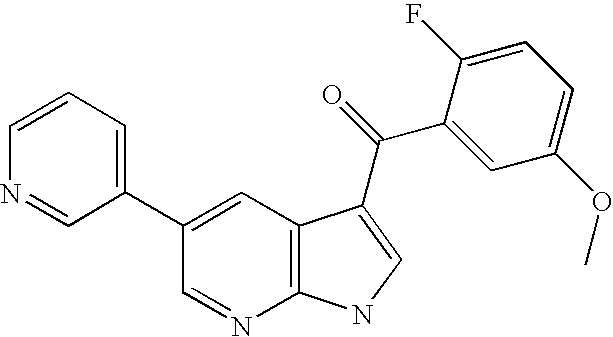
C1(C2=CC=CN=C2)=CC2=C(N=C1)NC=C2C(C1=CC(OC)=CC=C1F)=O
